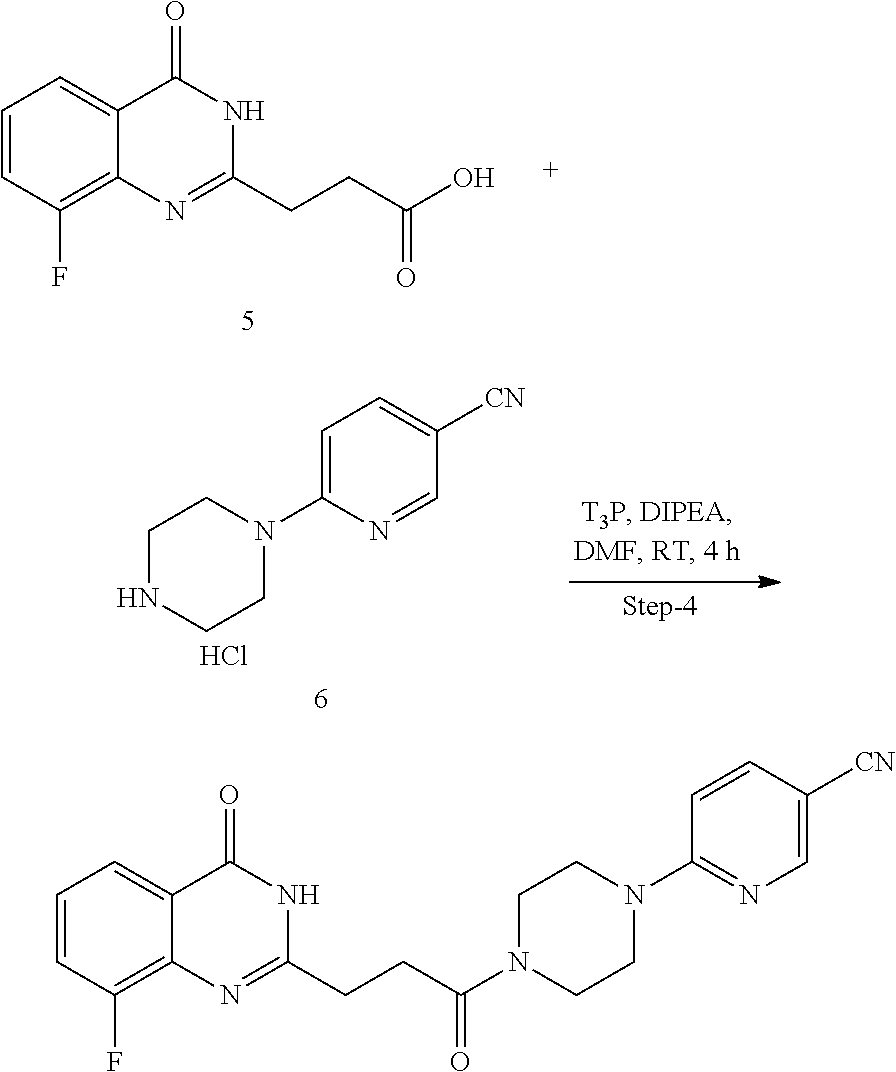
C1=C(N2CCNCC2)N=CC([CN])=C1.Cl.C1=CC(F)=C2C(=C1)C(=O)NC(CCC(O)=O)=N2.C1=CC(F)=C2C(=C1)C(=O)NC(CCC(N1CCN(C3=NC=C([CN])C=C3)CC1)=O)=N2
